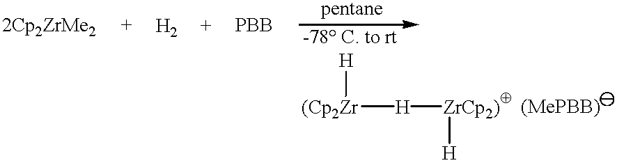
[(Cp2Zr]([H])[H][ZrCp2)][H]
